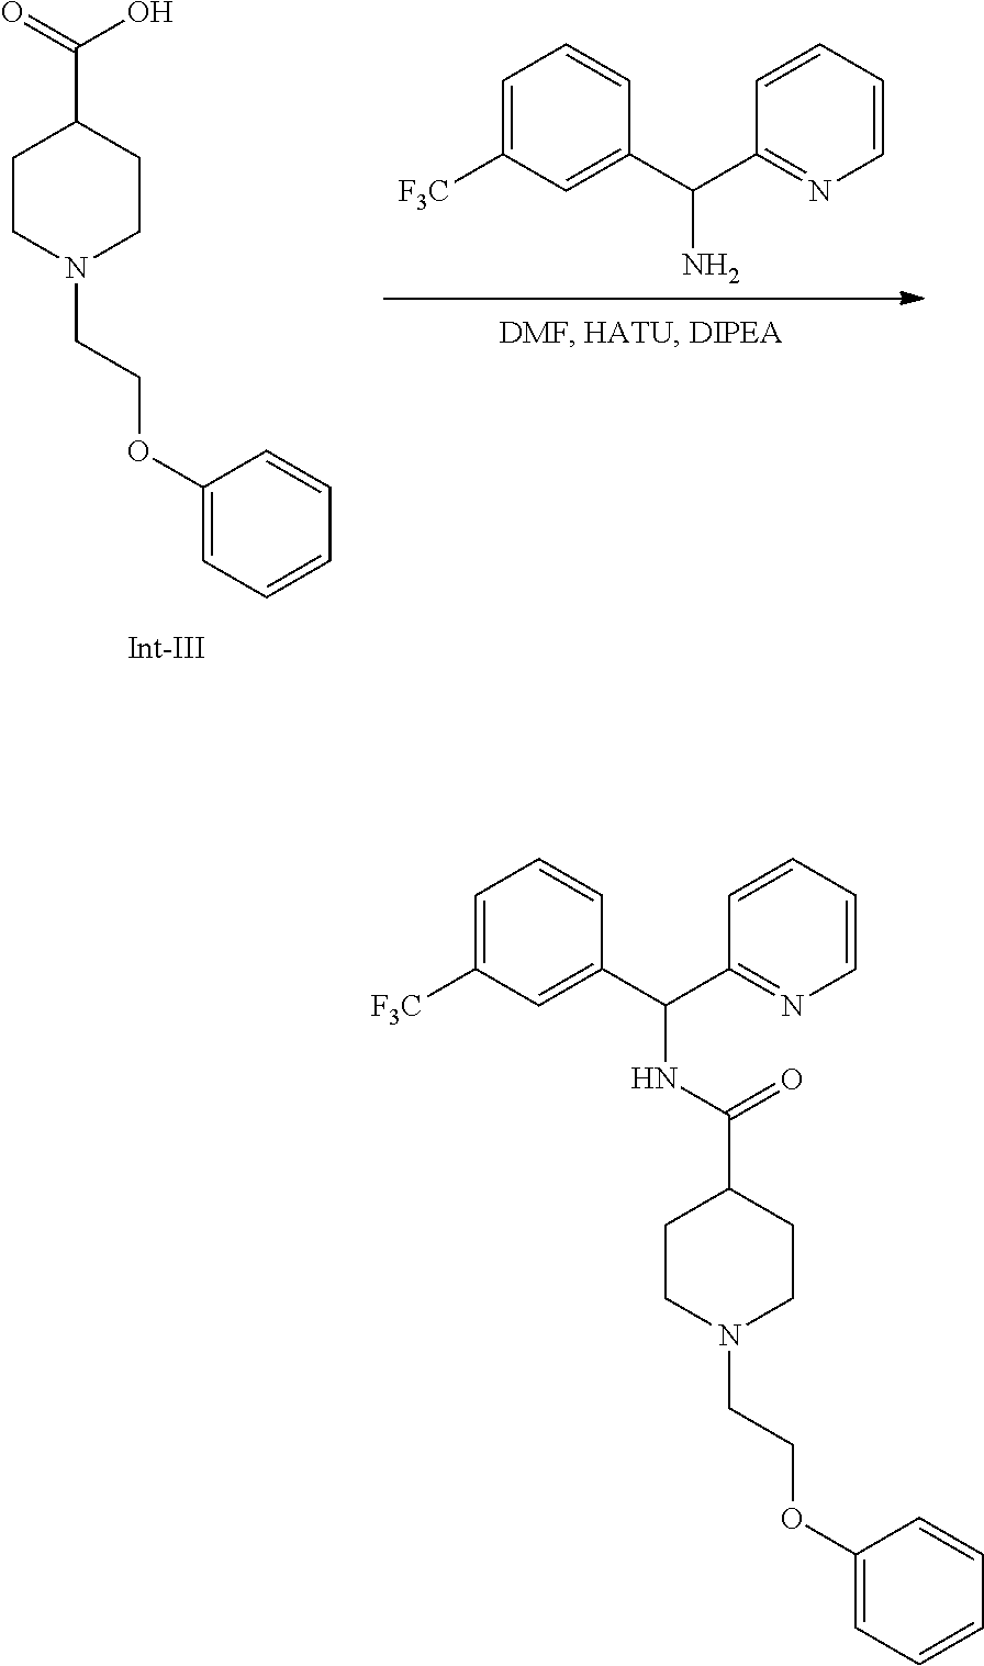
C1CN(CCOC2=CC=CC=C2)CCC1C(=O)O.C1=C([F3C])C=C(C(C2=NC=CC=C2)N)C=C1.C1CN(CCOC2=CC=CC=C2)CCC1C(NC(C1=CC([F3C])=CC=C1)C1=NC=CC=C1)=O
